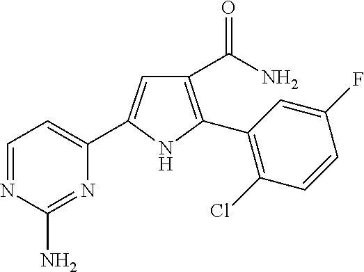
C1(C(=O)N)=C(C2=C(Cl)C=CC(F)=C2)NC(C2=CC=NC(N)=N2)=C1
